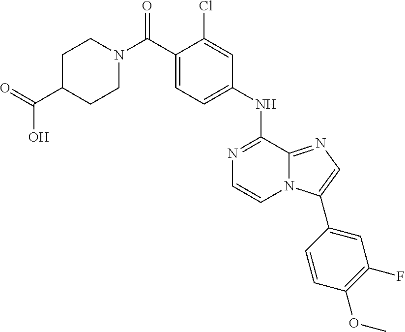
C(C1=CC=C(NC2=NC=CN3C2=NC=C3C2=CC(F)=C(OC)C=C2)C=C1Cl)(N1CCC(C(=O)O)CC1)=O
